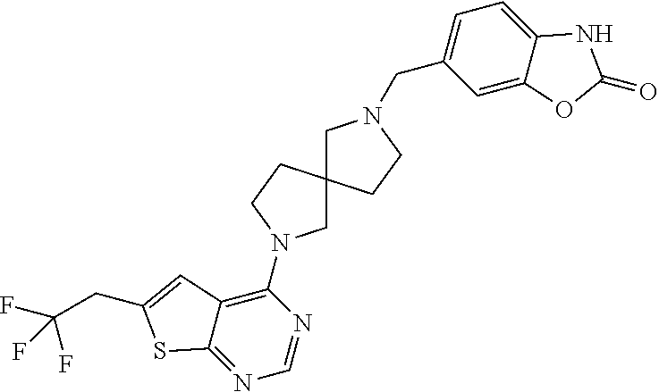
C1=C2C(=CC=C1CN1CC3(CC1)CN(C1=C4C(=NC=N1)SC(CC(F)(F)F)=C4)CC3)NC(=O)O2
